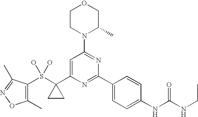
S(C1(C2=CC(N3C(C)COCC3)=NC(C3=CC=C(NC(NCC)=O)C=C3)=N2)CC1)(O)(O)C1=C(C)ON=C1C
